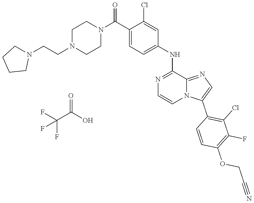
C1(NC2=CC=C(C(N3CCN(CCN4CCCC4)CC3)=O)C(Cl)=C2)=NC=CN2C1=NC=C2C1=C(Cl)C(F)=C(OCC#N)C=C1.FC(C(O)=O)(F)F
